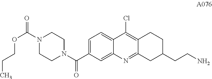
C1=C(C(N2CCN(C(=O)OCCC)CC2)=O)C=C2C(=C1)C(Cl)=C1C(=N2)CC(CCN)CC1
